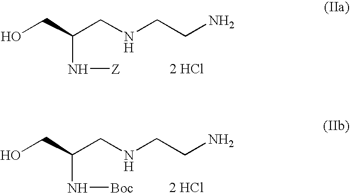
OCC(CNCCN)N[Z].[2 HCl].OCC(CNCCN)N[Boc].[2 HCl]
